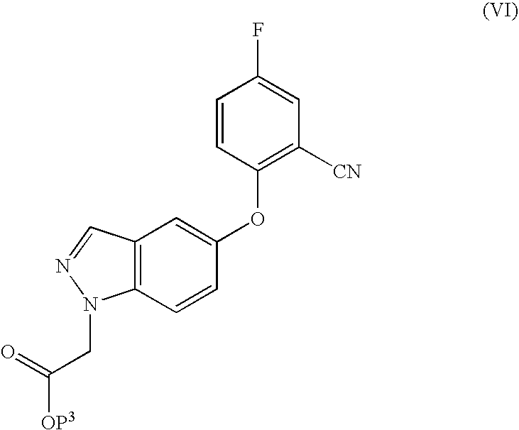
C12=C(C=CC(OC3=C([CN])C=C(F)C=C3)=C1)N(CC([OP3])=O)N=C2
